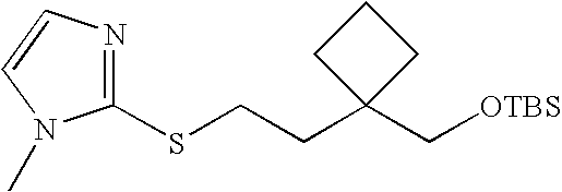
[OTBS]CC1(CCSC2=NC=CN2C)CCC1
